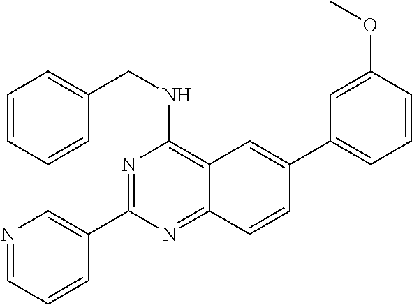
N1=C(C2=CN=CC=C2)N=C2C(=C1NCC1=CC=CC=C1)C=C(C1=CC=CC(OC)=C1)C=C2
